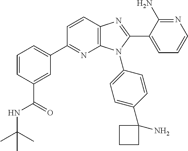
C12=C(C=CC(C3=CC=CC(C(=O)NC(C)(C)C)=C3)=N1)N=C(C1=CC=CN=C1N)N2C1=CC=C(C2(N)CCC2)C=C1
